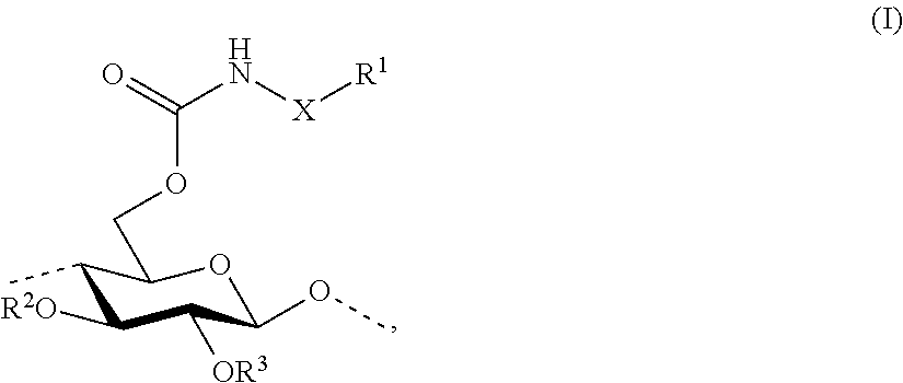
C1(C)C([R2O])C([OR3])C(OC)OC1COC(N[X][R1])=O
